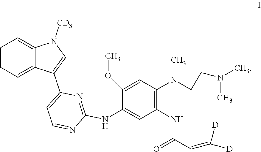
C1=CC=C2C(=C1)N([CD3])C=C2C1=CC=NC(NC2=CC(NC(C=C([D])[D])=O)=C(N(CCN(C)C)C)C=C2OC)=N1
